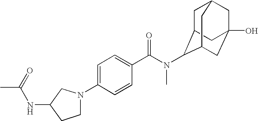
C1=C(N2CCC(NC(C)=O)C2)C=CC(C(N(C2C3CC4CC(O)(CC2C4)C3)C)=O)=C1
